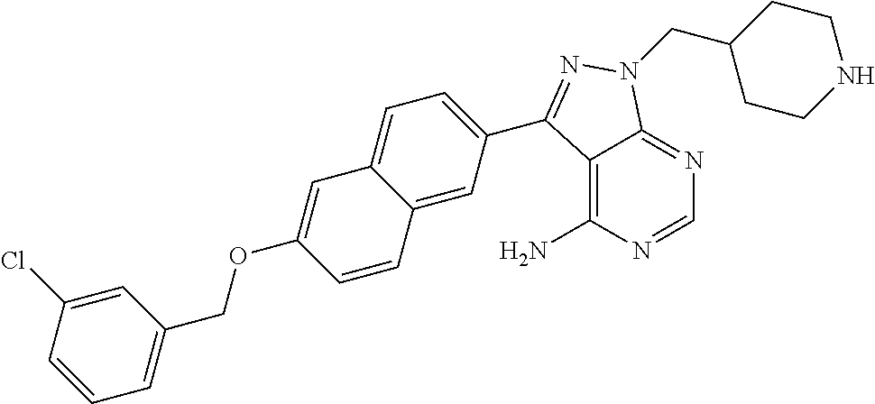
C12=C(N)N=CN=C1N(CC1CCNCC1)N=C2C1=CC=C2C(=C1)C=CC(OCC1=CC=CC(Cl)=C1)=C2
